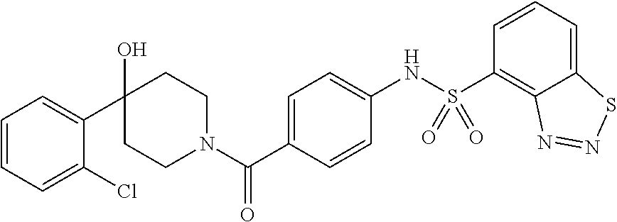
C1CN(C(C2=CC=C(NS(C3=C4C(=CC=C3)SN=N4)(=O)=O)C=C2)=O)CCC1(O)C1=CC=CC=C1Cl
